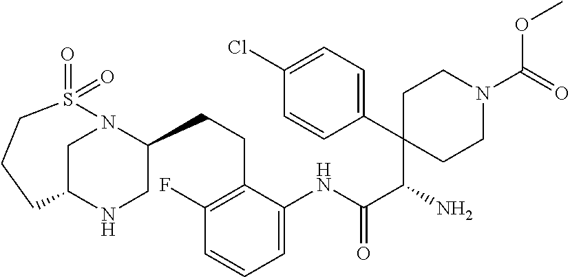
C1CN(C(=O)OC)CCC1(C(N)C(NC1=CC=CC(F)=C1CCC1N2CC(NC1)CCCS2(=O)=O)=O)C1=CC=C(Cl)C=C1
